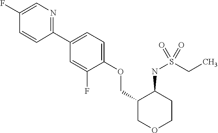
C1(C2=CC=C(OCC3COCCC3NS(CC)(=O)=O)C(F)=C2)=NC=C(F)C=C1
